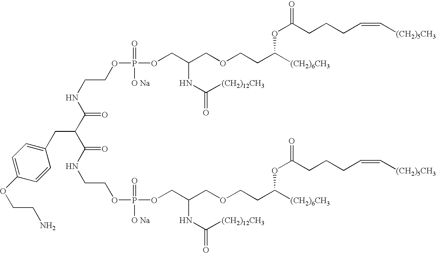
C(=O)(NCCOP(OCC(COCCC([(CH2)6CH3])OC(CCCC=C[(CH2)5CH3])=O)NC(=O)[(CH2)12CH3])(=O)[O Na])C(C(=O)NCCOP(OCC(COCCC([(CH2)6CH3])OC(CCCC=C[(CH2)5CH3])=O)NC(=O)[(CH2)12CH3])(=O)[O Na])CC1=CC=C(OCCN)C=C1
